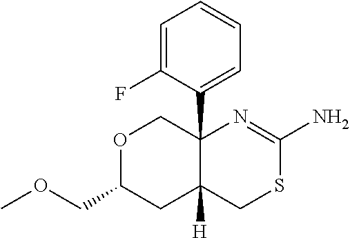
C1=C(F)C(C23COC(COC)CC2([H])CSC(N)=N3)=CC=C1
